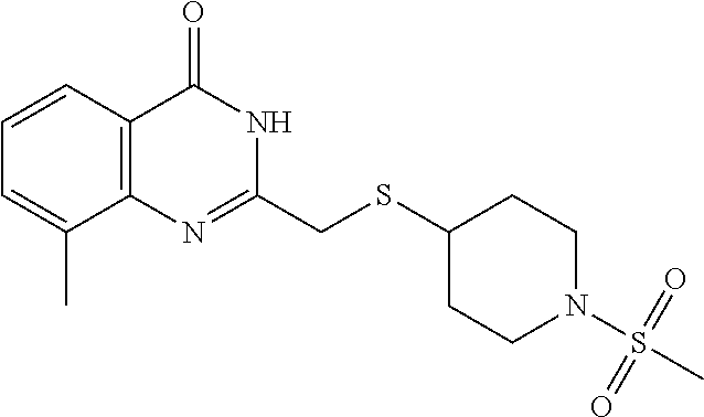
S(C1CCN(S(=O)(=O)C)CC1)CC1=NC2=C(C=CC=C2C)C(=O)N1
